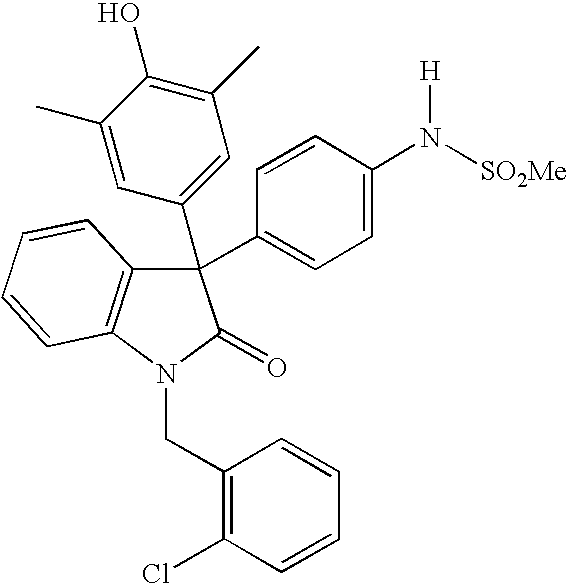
C1(C2(C3=CC(C)=C(O)C(C)=C3)C3=C(N(CC4=C(Cl)C=CC=C4)C2=O)C=CC=C3)=CC=C(N([SO2Me])[H])C=C1
